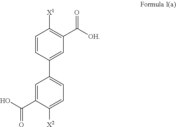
C1=CC(C2=CC=C([X2])C(C(O)=O)=C2)=CC(C([OH])=O)=C1[X1]
